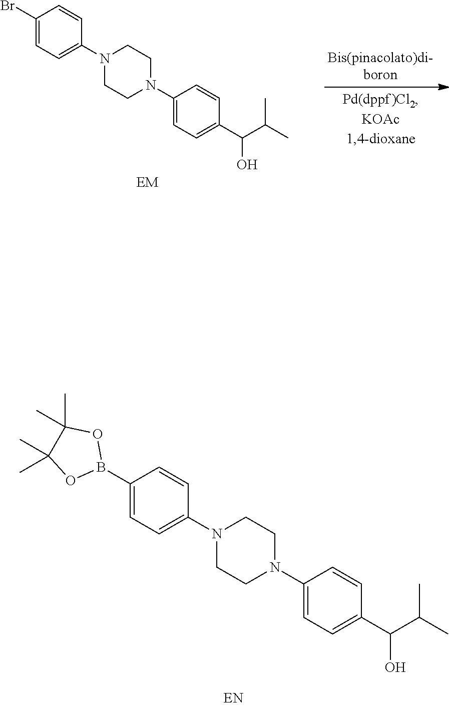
C1(Br)=CC=C(N2CCN(C3=CC=C(C(C(C)C)O)C=C3)CC2)C=C1.C1(B2OC(C)(C)C(C)(C)O2)=CC=C(N2CCN(C3=CC=C(C(C(C)C)O)C=C3)CC2)C=C1
